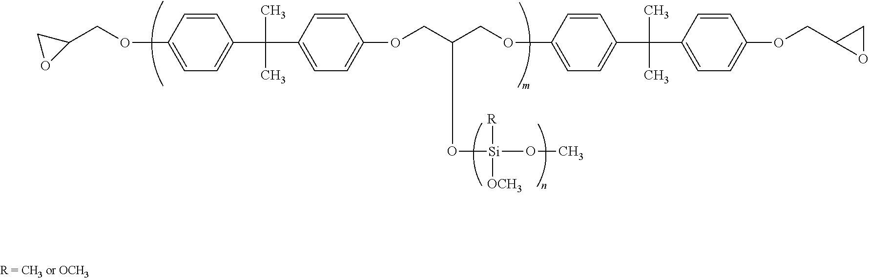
C1(OCC2CO2)=CC=C(C(C)(C2=CC=C(OCC(COC3=CC=C(C(C)(C4=CC=C(OCC5OC5)C=C4)C)C=C3)O[Si](OC)([R])[OCH3])C=C2)C)C=C1
